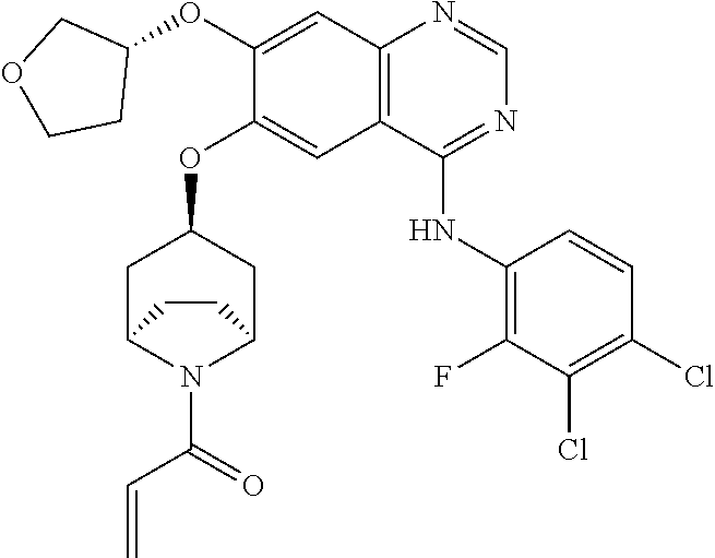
C12=C(C(NC3=C(F)C(Cl)=C(Cl)C=C3)=NC=N1)C=C(OC1CC3N(C(C=C)=O)C(C1)CC3)C(OC1COCC1)=C2
